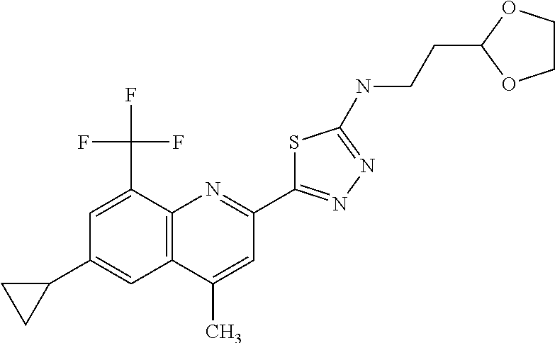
C1(C)=CC(C2=NN=C(NCCC3OCCO3)S2)=NC2=C1C=C(C1CC1)C=C2C(F)(F)F
